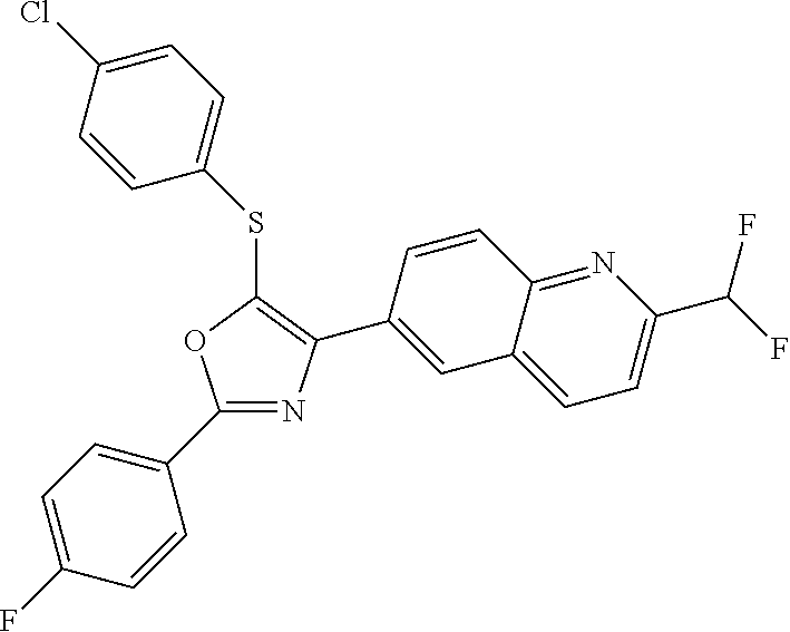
C1(SC2=C(C3=CC4=CC=C(C(F)F)N=C4C=C3)N=C(C3=CC=C(F)C=C3)O2)=CC=C(Cl)C=C1
